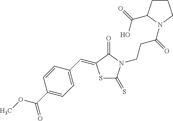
S1C(=S)N(CCC(=O)N2C(C(=O)O)CCC2)C(=O)C1=CC1=CC=C(C(OC)=O)C=C1
